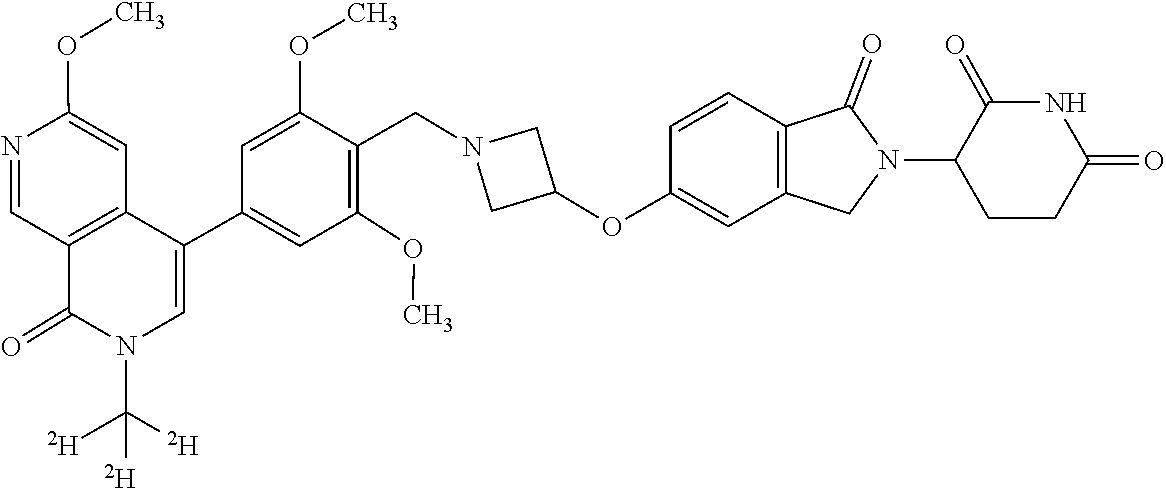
C(N1C(=O)C2=C(C(C3=CC(OC)=C(CN4CC(OC5=CC6=C(C=C5)C(=O)N(C5CCC(=O)NC5=O)C6)C4)C(OC)=C3)=C1)C=C(OC)N=C2)([D])([D])[D]
